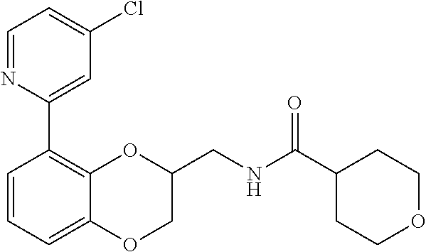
C1=NC(C2=C3C(=CC=C2)OCC(CNC(C2CCOCC2)=O)O3)=CC(Cl)=C1
